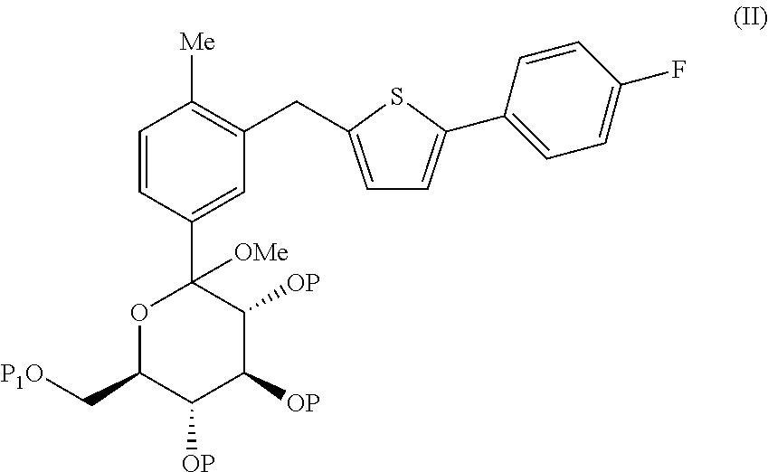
O1C(C[P1O])C([OP])C([OP])C([OP])C1(C1=CC(CC2=CC=C(C3=CC=C(F)C=C3)S2)=C([Me])C=C1)[OMe]
